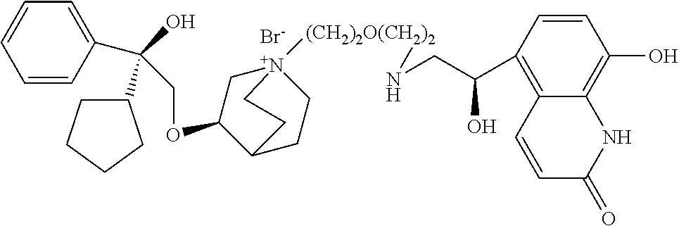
C(OC1C[N+]2([(CH2)2O(CH2)2]NCC(C3=C4C(=C(O)C=C3)NC(=O)C=C4)O)CCC1CC2)C(C1=CC=CC=C1)(O)C1CCCC1.[Br-]
